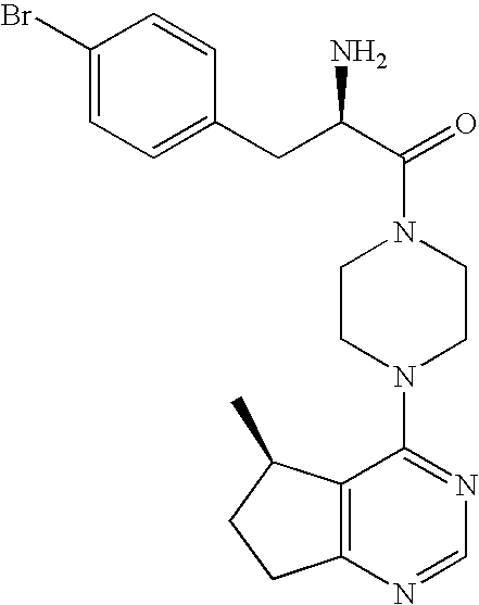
C(C1=CC=C(Br)C=C1)C(C(=O)N1CCN(C2=NC=NC3=C2C(C)CC3)CC1)N
